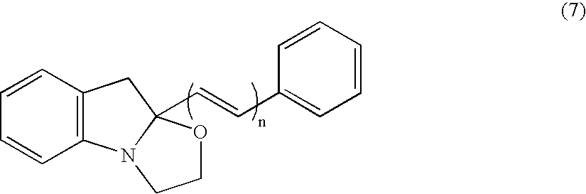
C12=C(C=CC=C1)CC1(C=CC3=CC=CC=C3)N2CCO1
